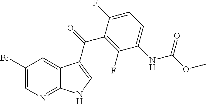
C1(Br)=CN=C2C(=C1)C(C(=O)C1=C(F)C(NC(OC)=O)=CC=C1F)=CN2
